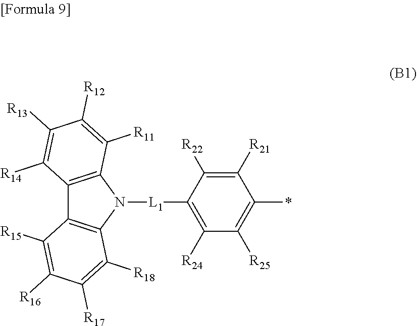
C1([R16])=C([R15])C2=C(N([L1]C3=C([R24])C([R25])=C(*)C([R21])=C3[R22])C3=C2C([R14])=C([R13])C([R12])=C3[R11])C([R18])=C1[R17]
